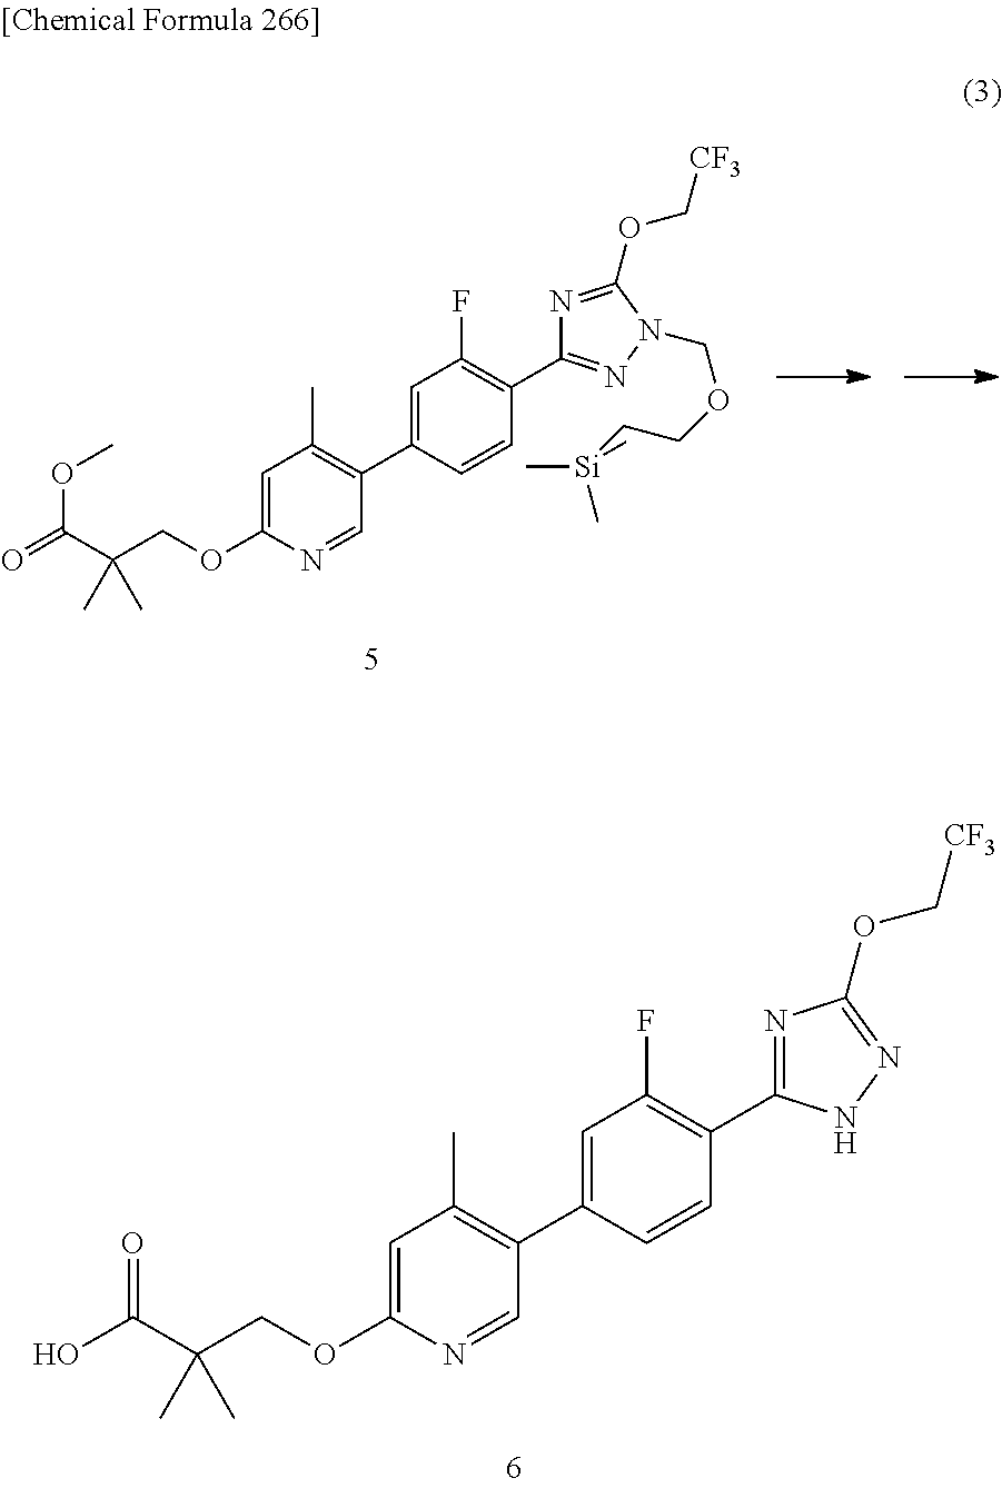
C1=C(C2=C(C)C=C(OCC(C(O)=O)(C)C)N=C2)C=CC(C2=NC(OC[CF3])=NN2)=C1F.C1=C(C2=C(C)C=C(OCC(C(=O)OC)(C)C)N=C2)C=CC(C2=NN(COCC[Si](C)(C)C)C(OC[CF3])=N2)=C1F
